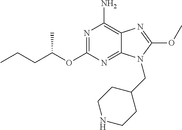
N1=C(OC(CCC)C)N=C2C(=C1N)N=C(OC)N2CC1CCNCC1
